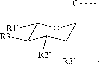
C1([R1])C([R3])C([R2])C([R3])C(OC)O1
